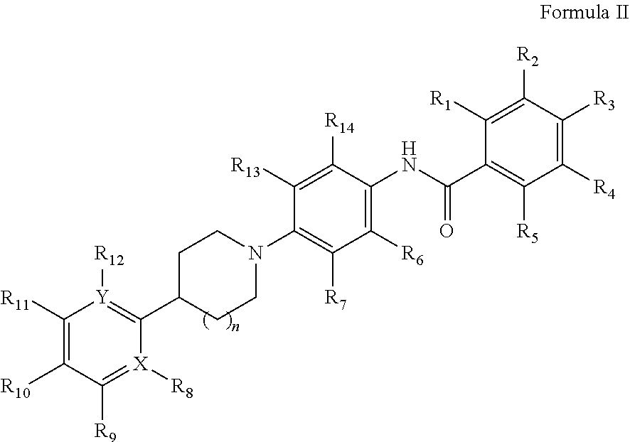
C1([R11])=C([R10])C([R9])=[X]([R8])C(C2CCN(C3=C([R7])C([R6])=C(NC(C4=C([R5])C([R4])=C([R3])C([R2])=C4[R1])=O)C([R14])=C3[R13])CC2)=[Y]1[R12]
